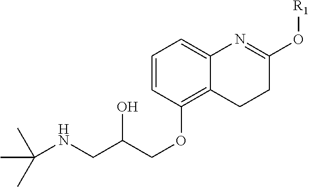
C1=CC(OCC(CNC(C)(C)C)O)=C2C(=C1)N=C(O[R1])CC2
